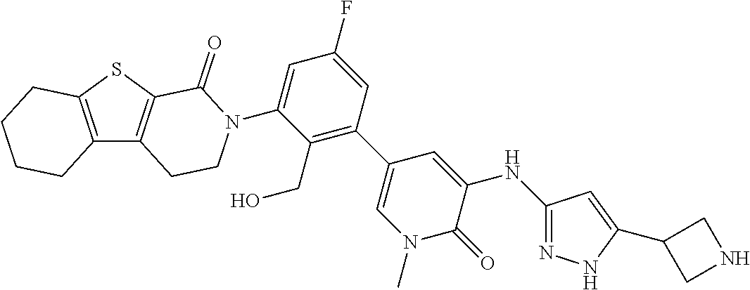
C12=C(SC3=C1CCN(C1=CC(F)=CC(C4=CN(C)C(=O)C(NC5=NNC(C6CNC6)=C5)=C4)=C1CO)C3=O)CCCC2
